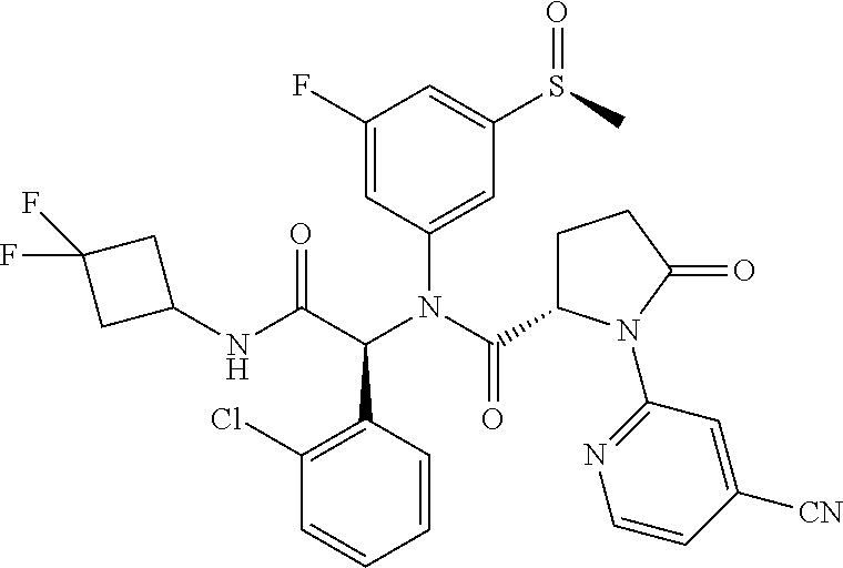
C1(F)=CC(N(C(C2CCC(=O)N2C2=NC=CC([CN])=C2)=O)C(C(NC2CC(F)(F)C2)=O)C2=C(Cl)C=CC=C2)=CC(S(C)=O)=C1
